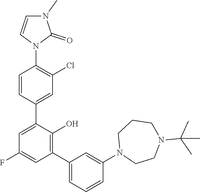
C1=CC(N2C(=O)N(C)C=C2)=C(Cl)C=C1C1=CC(F)=CC(C2=CC=CC(N3CCN(C(C)(C)C)CCC3)=C2)=C1O
